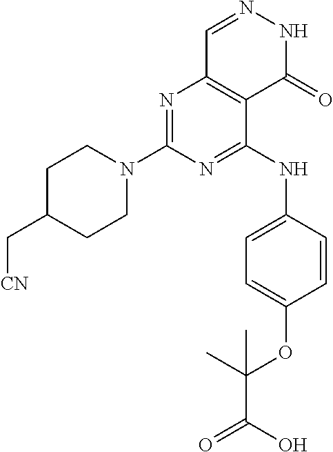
N1=C(N2CCC(C[CN])CC2)N=C(NC2=CC=C(OC(C)(C)C(O)=O)C=C2)C2=C1C=NNC2=O
